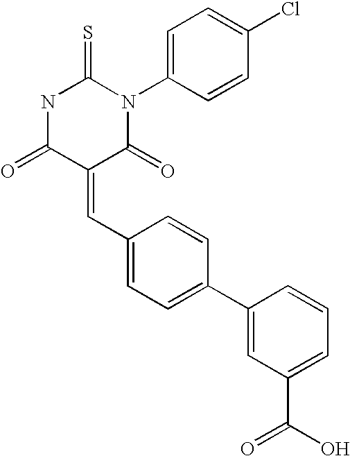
N1C(=O)C(=CC2=CC=C(C3=CC(C(O)=O)=CC=C3)C=C2)C(=O)N(C2=CC=C(Cl)C=C2)C1=S
